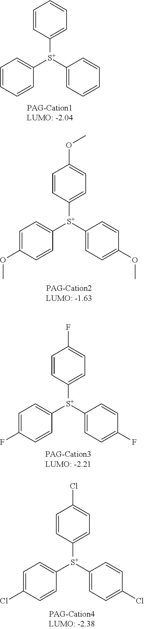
C1=CC([S+](C2=CC=CC=C2)C2=CC=CC=C2)=CC=C1.C1=CC([S+](C2=CC=C(OC)C=C2)C2=CC=C(OC)C=C2)=CC=C1OC.C1=CC([S+](C2=CC=C(F)C=C2)C2=CC=C(F)C=C2)=CC=C1F.C1=CC([S+](C2=CC=C(Cl)C=C2)C2=CC=C(Cl)C=C2)=CC=C1Cl
